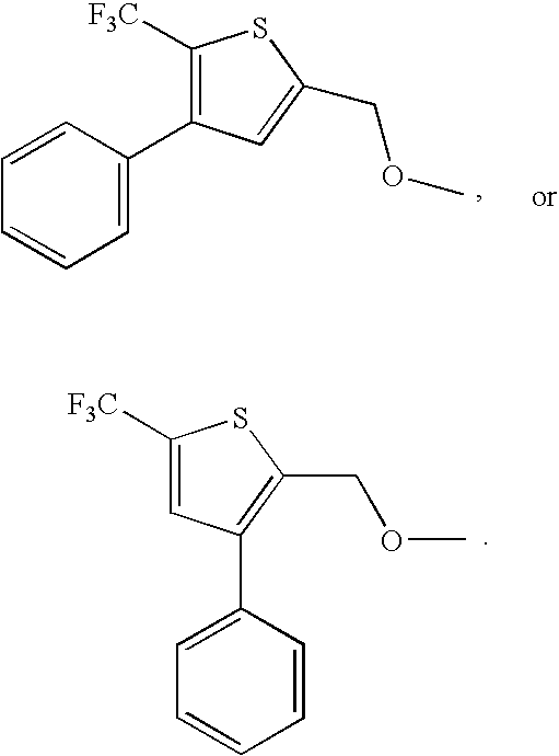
C1=C(C2=C([F3C])SC(COC)=C2)C=CC=C1.C1([F3C])=CC(C2=CC=CC=C2)=C(COC)S1
